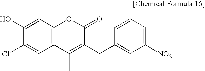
C12=C(C=C(O)C(Cl)=C1)OC(=O)C(CC1=CC([NO2])=CC=C1)=C2C
